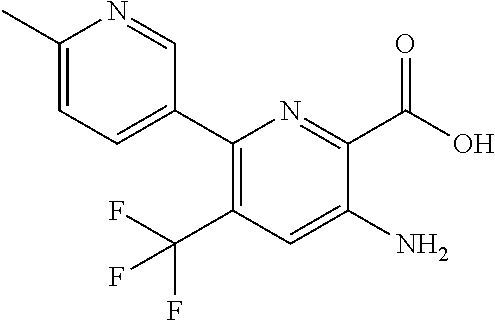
C1(C2=CC=C(C)N=C2)=C(C(F)(F)F)C=C(N)C(C(O)=O)=N1
